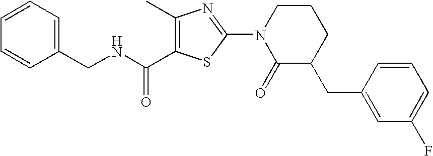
C1(C)=C(C(NCC2=CC=CC=C2)=O)SC(N2C(=O)C(CC3=CC(F)=CC=C3)CCC2)=N1
